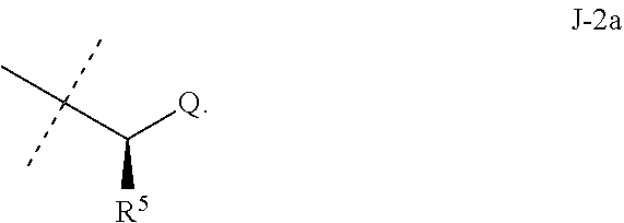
C(C([R5])[Q])(C)(C)C
